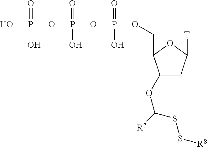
C1(OC([R7])SS[R8])CC([T])OC1COP(OP(OP(O)(=O)O)(=O)O)(=O)O
